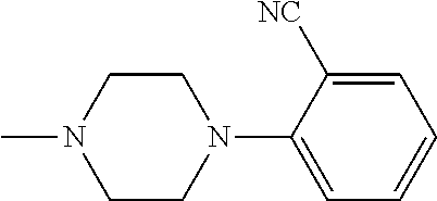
C1=C([NC])C(N2CCN(C)CC2)=CC=C1
